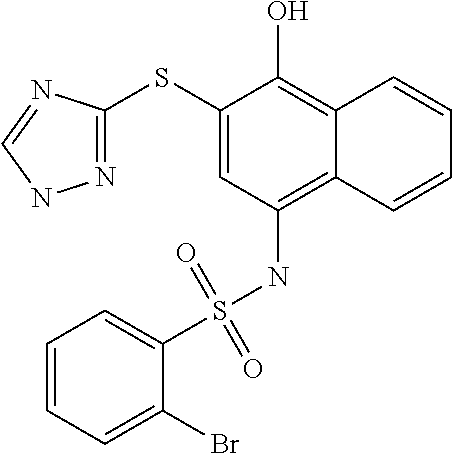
N1=C(SC2=CC(NS(C3=CC=CC=C3Br)(=O)=O)=C3C(=C2O)C=CC=C3)N=CN1
